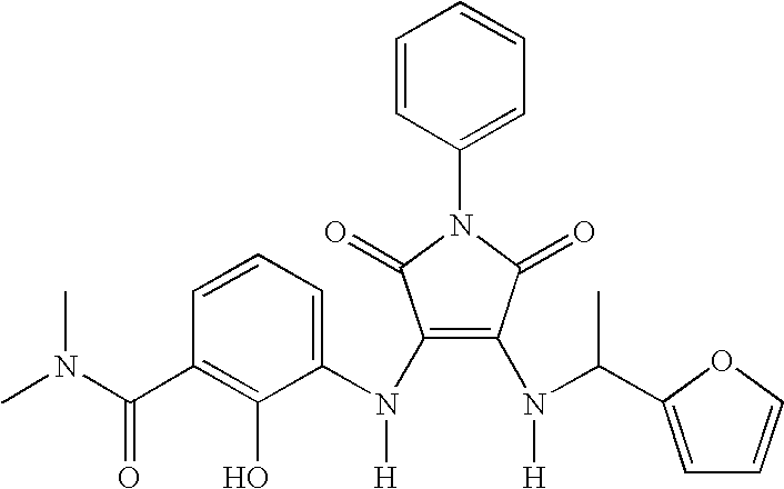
C1(N2C(=O)C(N(C3=CC=CC(C(N(C)C)=O)=C3O)[H])=C(N(C(C)C3=CC=CO3)[H])C2=O)=CC=CC=C1
